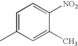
C1=C(C)C=C(C)C([NO2])=C1
